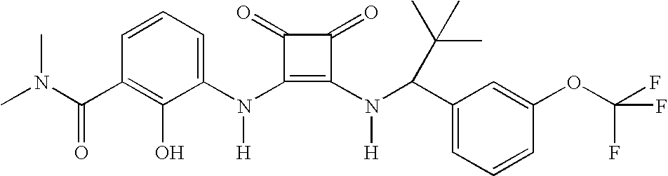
C1(N(C2=C(N(C(C3=CC=CC(OC(F)(F)F)=C3)C(C)(C)C)[H])C(=O)C2=O)[H])=CC=CC(C(=O)N(C)C)=C1O
